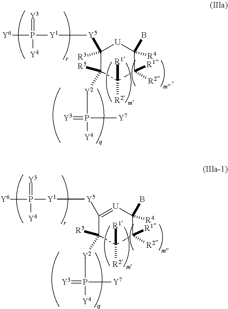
C1([R3])([Y5][Y1]P([Y6])(=[Y3])[Y4])C([R5])([Y2]P([Y4])(=[Y3])[Y7])C([R1])([R2])C([R1])([R2])C(B)([R4])[U]1.C1([Y5][Y1]P([Y6])(=[Y3])[Y4])=[U]C(B)([R4])C([R1])([R2])C([R1])([R2])C1([R5])[Y2]P([Y4])(=[Y3])[Y7]
